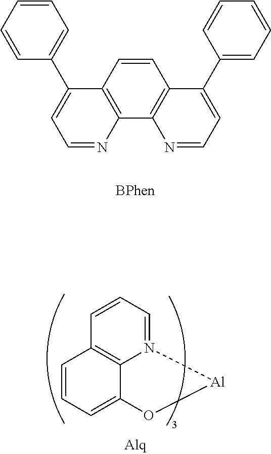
C1=CC(C2=CC=NC3=C2C=CC2=C3N=CC=C2C2=CC=CC=C2)=CC=C1.C1=CC=C2C3=C1C=CC=N3[Al]O2
